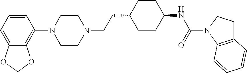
C1=CC=C2C(=C1N1CCN(CCC3CCC(NC(N4C5=C(CC4)C=CC=C5)=O)CC3)CC1)OCO2
